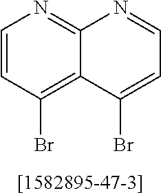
C1=CC(Br)=C2C(=N1)N=CC=C2Br
